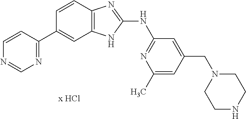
C1(C2=NC=NC=C2)=CC2=C(C=C1)N=C(NC1=NC(C)=CC(CN3CCNCC3)=C1)N2
